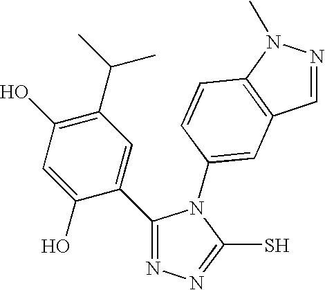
N1=C(C2=CC(C(C)C)=C(O)C=C2O)N(C2=CC3=C(N(C)N=C3)C=C2)C(S)=N1
